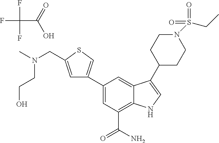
C1(C2=CSC(CN(C)CCO)=C2)=CC(C(N)=O)=C2C(=C1)C(C1CCN(S(CC)(=O)=O)CC1)=CN2.FC(F)(C(=O)O)F
